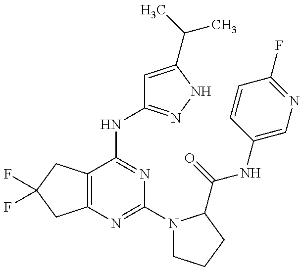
C12=C(C(NC3=NNC(C(C)C)=C3)=NC(N3CCCC3C(=O)NC3=CN=C(F)C=C3)=N1)CC(F)(F)C2
